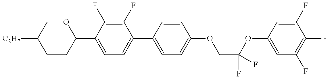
C1CC(C2=CC=C(C3=CC=C(OCC(OC4=CC(F)=C(F)C(F)=C4)(F)F)C=C3)C(F)=C2F)OCC1[C3H7]
